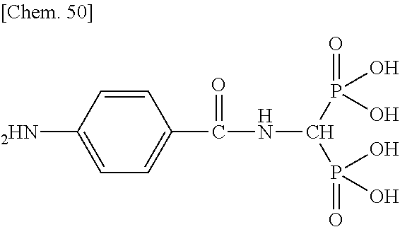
C1=CC([2HN])=CC=C1C(NC(P(=O)(O)O)P(=O)(O)O)=O
